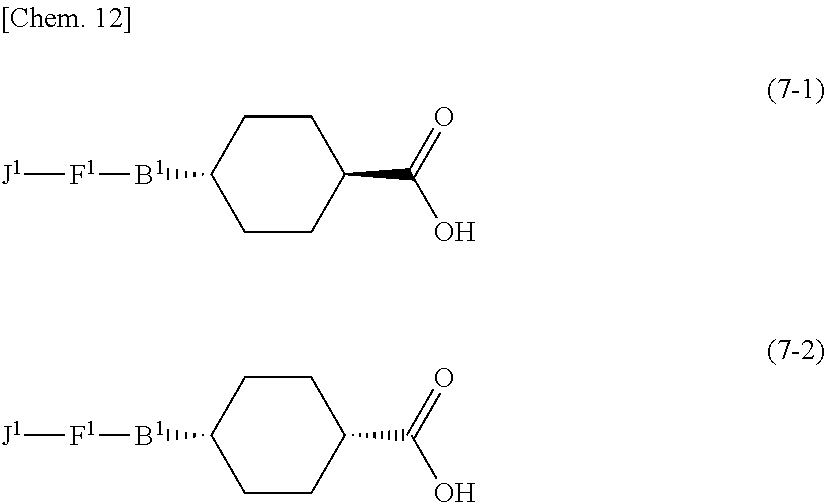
[J1][F1][B1]C1CCC(C(=O)O)CC1.[J1][F1][B1]C1CCC(C(=O)O)CC1
